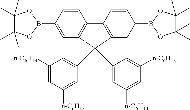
C1([n-C6H13])=CC([n-C6H13])=CC(C2(C3=CC([n-C6H13])=CC([n-C6H13])=C3)C3=C(C=CC(B4OC(C)(C)C(C)(C)O4)=C3)C3=C2CC(B2OC(C)(C)C(C)(C)O2)C=C3)=C1
